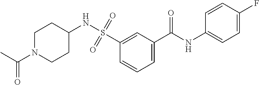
C1=C(C(NC2=CC=C(F)C=C2)=O)C=C(S(=O)(=O)NC2CCN(C(C)=O)CC2)C=C1
